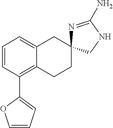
C1=CC(C2=CC=CO2)=C2C(=C1)CC1(CC2)N=C(N)NC1
